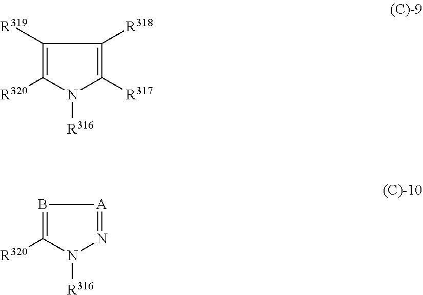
C1([R319])=C([R320])N([R316])C([R317])=C1[R318].B1=C([R320])N([R316])N=[A]1
